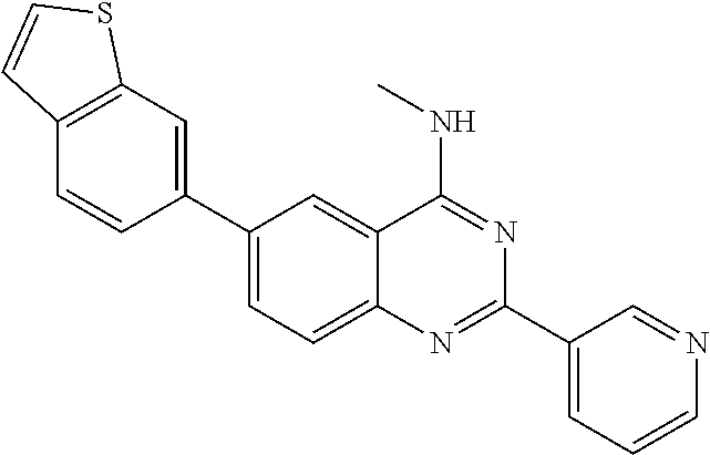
C1(C2=CC3=C(C=C2)C=CS3)=CC=C2C(=C1)C(NC)=NC(C1=CC=CN=C1)=N2
